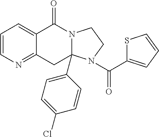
C1=CN=C2C(=C1)C(=O)N1C(C3=CC=C(Cl)C=C3)(C2)N(C(C2=CC=CS2)=O)CC1
